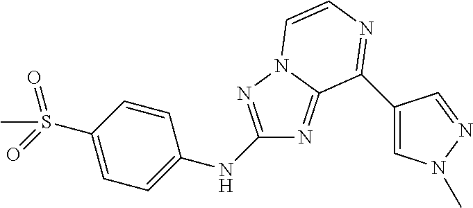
C1(NC2=CC=C(S(=O)(=O)C)C=C2)=NN2C(=N1)C(C1=CN(C)N=C1)=NC=C2
